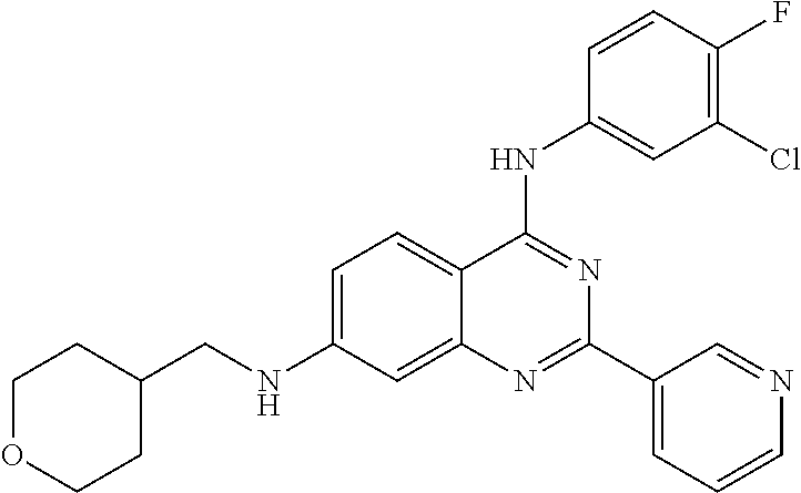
C1=C(NCC2CCOCC2)C=C2C(=C1)C(NC1=CC(Cl)=C(F)C=C1)=NC(C1=CC=CN=C1)=N2
